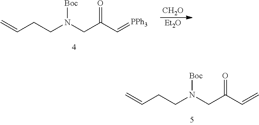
C=CCCN([Boc])CC(C=[PPh3])=O.[CH2O].[Et2O].C=CCCN([Boc])CC(C=C)=O
